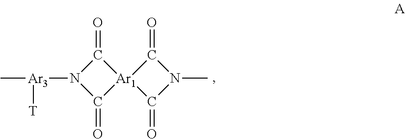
N1([Ar3]([T])C)C(=O)[Ar1]2(C1=O)C(=O)N(C)C2=O
